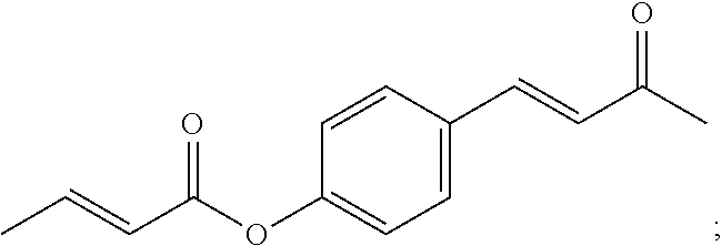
C1=CC(OC(C=CC)=O)=CC=C1C=CC(C)=O
